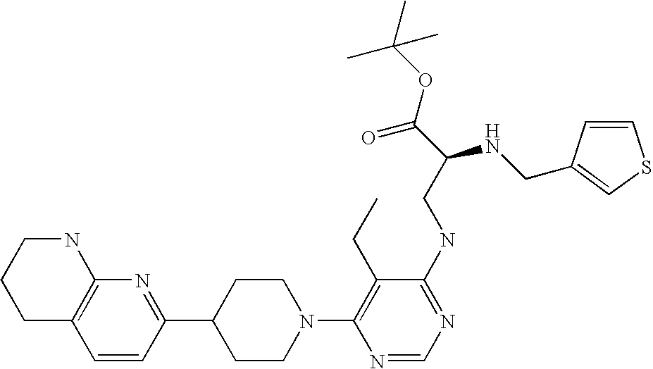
C1=CC(C2CCN(C3=C(CC)C(NCC(C(OC(C)(C)C)=O)NCC4=CSC=C4)=NC=N3)CC2)=NC2=C1CCCN2
